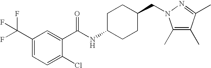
C1(C(F)(F)F)=CC=C(Cl)C(C(NC2CCC(CN3C(C)=C(C)C(C)=N3)CC2)=O)=C1
